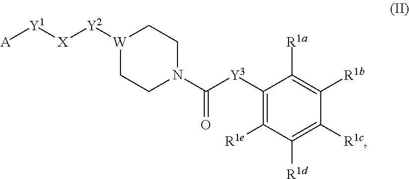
[W]1([Y2][X][Y1][A])CCN(C([Y3]C2=C([R1e])C([R1d])=C([R1c])C([R1b])=C2[R1a])=O)CC1
